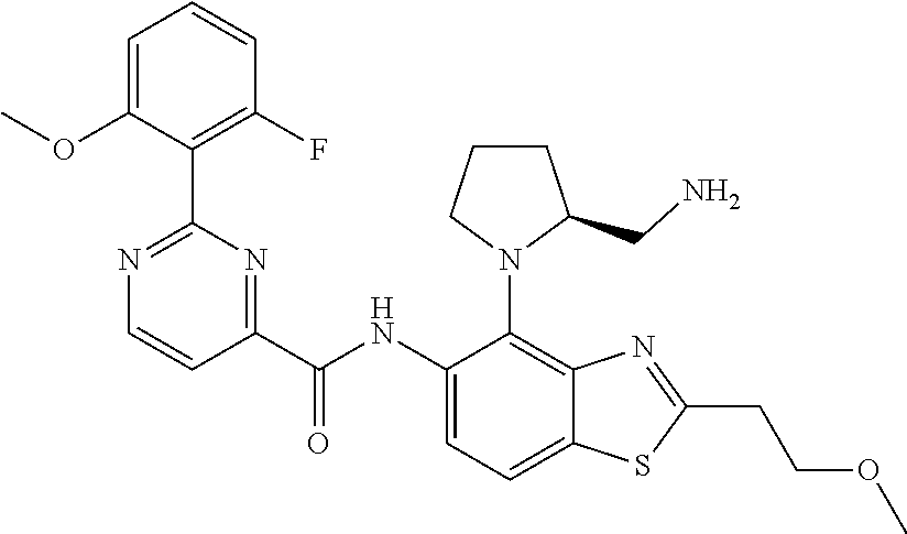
C1(NC(C2=NC(C3=C(F)C=CC=C3OC)=NC=C2)=O)=CC=C2C(=C1N1C(CN)CCC1)N=C(CCOC)S2
